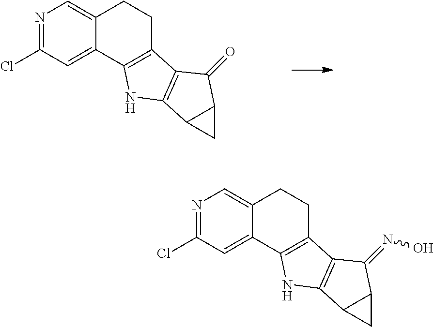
N1=C(Cl)C=C2C(=C1)CCC1=C2NC2=C1C(=O)C1C2C1.N1=C(Cl)C=C2C(=C1)CCC1=C2NC2=C1C(=NO)C1C2C1
